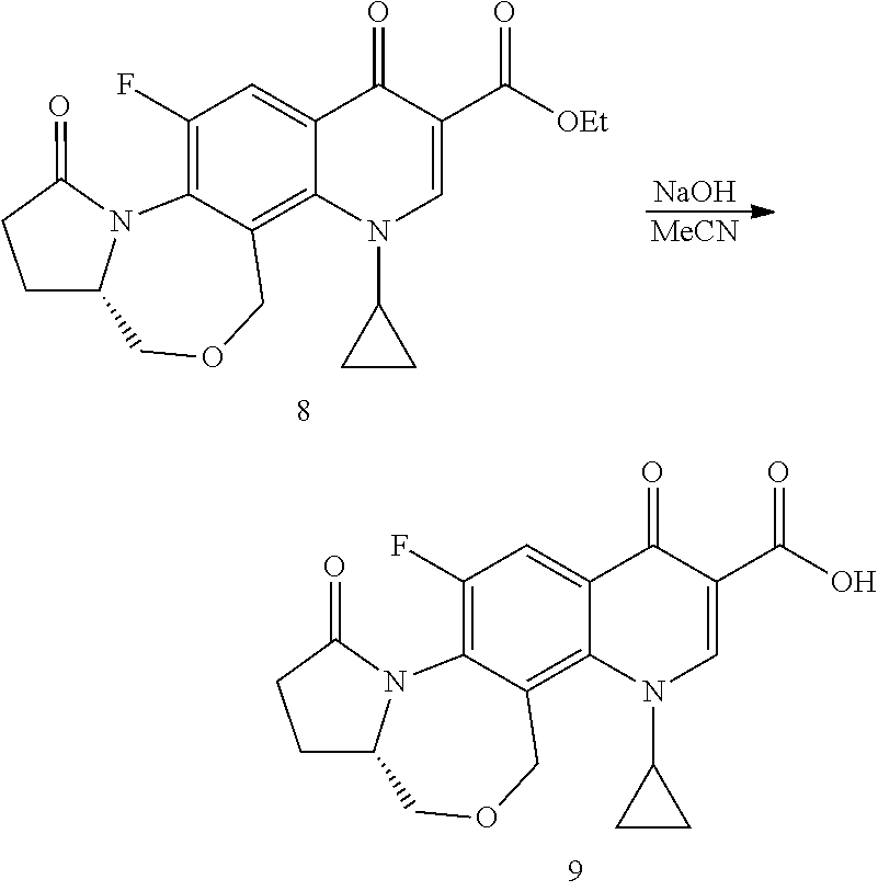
C1(F)=C2C(=C3C(=C1)C(=O)C(C(O)=O)=CN3C1CC1)COCC1N2C(=O)CC1.C1(F)=C2C(=C3C(=C1)C(=O)C(C([OEt])=O)=CN3C1CC1)COCC1N2C(=O)CC1.[NaOH].[MeCN]
